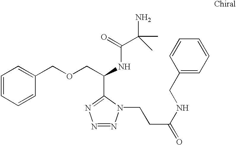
C1=CC=CC(COCC(NC(=O)C(C)(N)C)C2=NN=NN2CCC(=O)NCC2=CC=CC=C2)=C1
